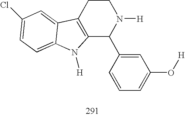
C12=C(CCN([H])C1C1=CC(O[H])=CC=C1)C1=CC(Cl)=CC=C1N2[H]
